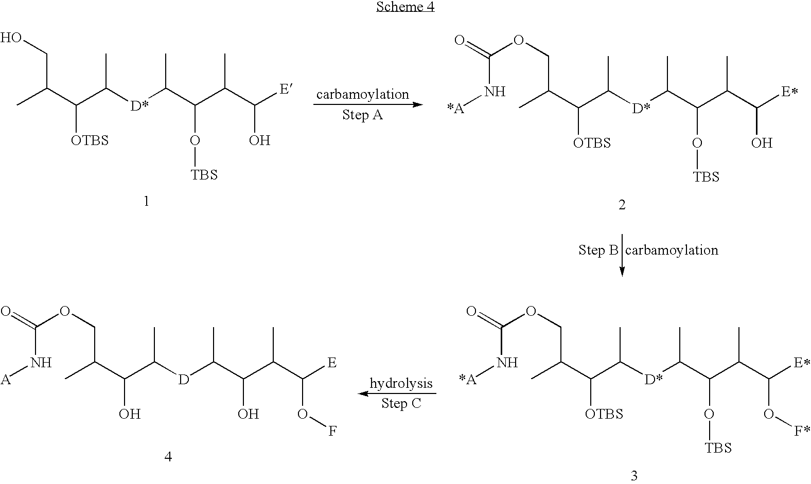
CC(C(C([D*]C(C(O[TBS])C(C)C(O)[E])C)C)[OTBS])CO.CC(C(C([D*]C(C(O[TBS])C(C)C(O)[E*])C)C)[OTBS])COC(N[*A])=O.CC(C(C([D*]C(C(O[TBS])C(C)C(O[F*])[E*])C)C)[OTBS])COC(N[*A])=O.CC(C(C([D]C(C(O)C(C)C(OF)[E])C)C)O)COC(N[A])=O
